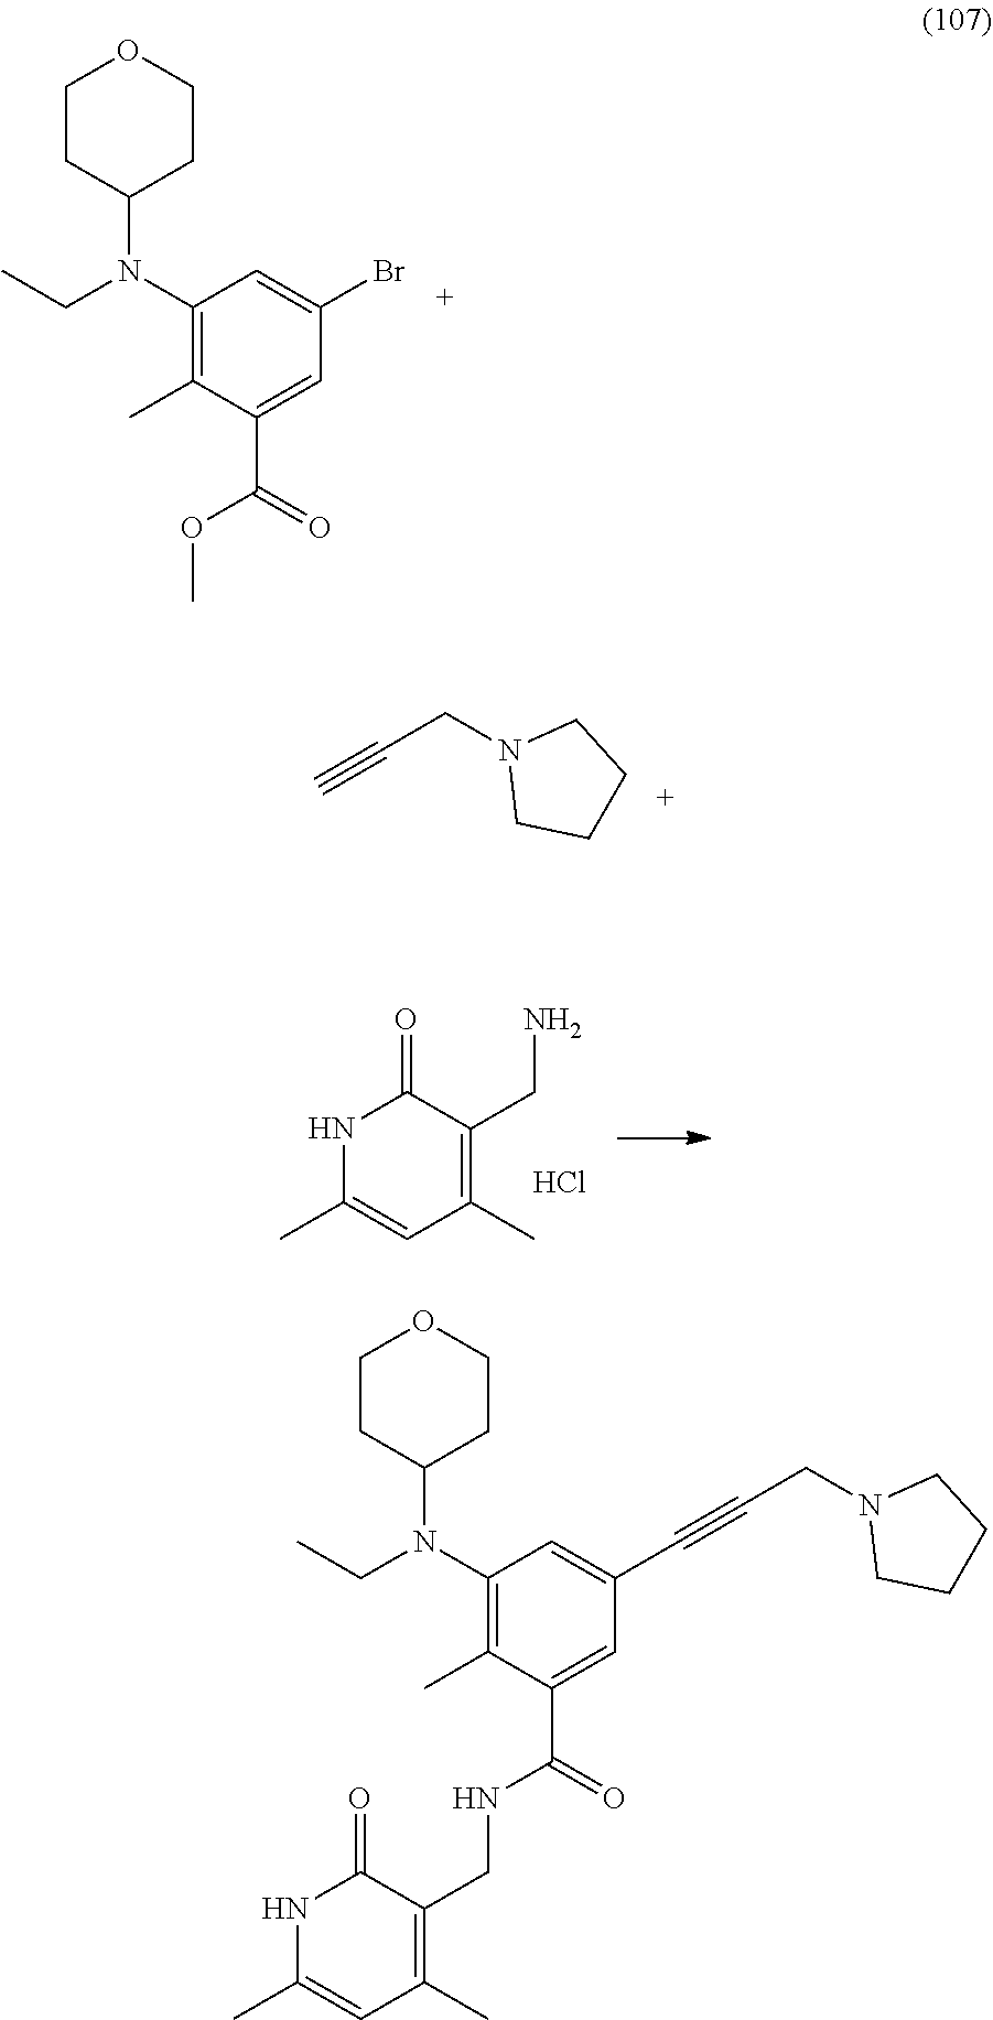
C1(C)=C(N(C2CCOCC2)CC)C=C(C#CCN2CCCC2)C=C1C(=O)NCC1=C(C)C=C(C)NC1=O.C1(C)=C(CN)C(=O)NC(C)=C1.Cl.C1(C)=C(N(C2CCOCC2)CC)C=C(Br)C=C1C(=O)OC.N1(CC#C)CCCC1
